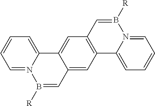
C12=CC3=C(C=C1C1=CC=CC=N1B([R])=C2)C=B([R])N1=CC=CC=C31
